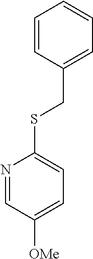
C1=CC(CSC2=CC=C([OMe])C=N2)=CC=C1
